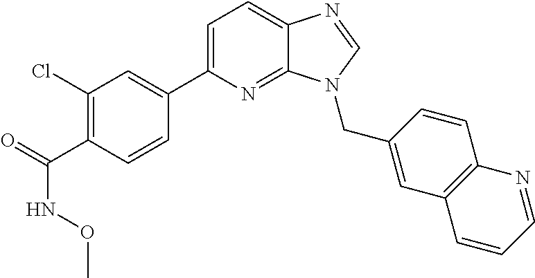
C1=C(C2=CC(Cl)=C(C(=O)NOC)C=C2)N=C2C(=C1)N=CN2CC1=CC2=C(C=C1)N=CC=C2
